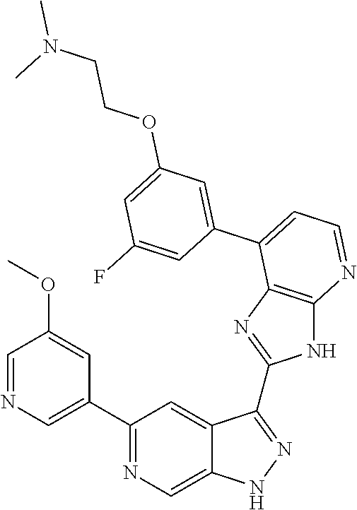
C1(C2=NC=C3C(=C2)C(C2=NC4=C(N2)N=CC=C4C2=CC(OCCN(C)C)=CC(F)=C2)=NN3)=CN=CC(OC)=C1
